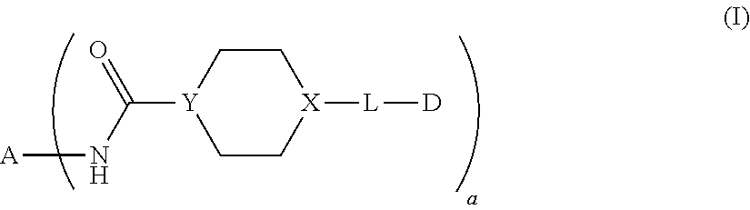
C1C[X]([L][D])CC[Y]1C(=O)N[A]
